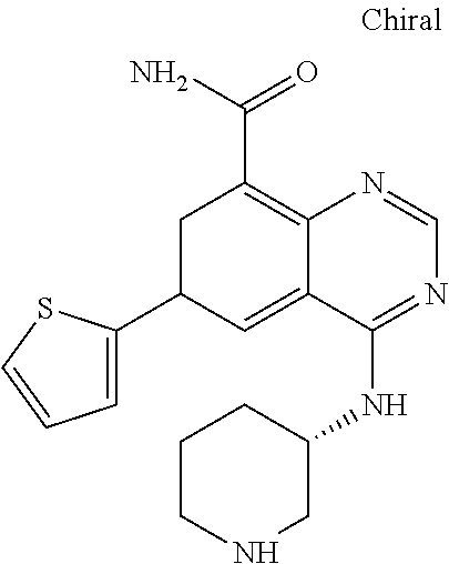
C1C(C2=CC=CS2)C=C2C(=C1C(=O)N)N=CN=C2NC1CCCNC1
